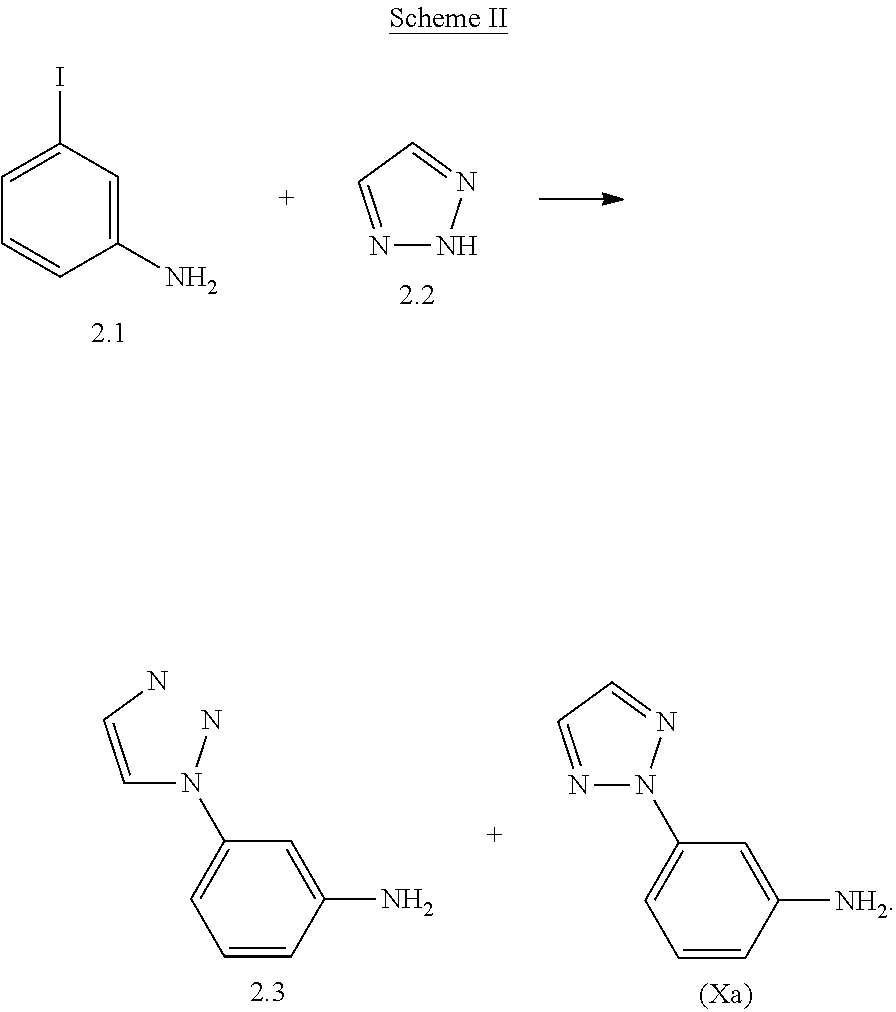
N1=CC=NN1.C1(N)=CC(I)=CC=C1.N1=CC=NN1C1=CC=CC([NH2])=C1.C(N(N)C1=CC=CC(N)=C1)=CN
